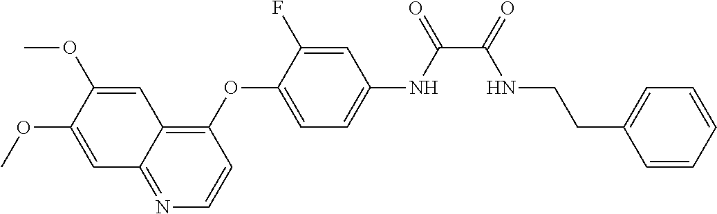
C1=C(OC)C(OC)=CC2=C(OC3=CC=C(NC(=O)C(=O)NCCC4=CC=CC=C4)C=C3F)C=CN=C12
